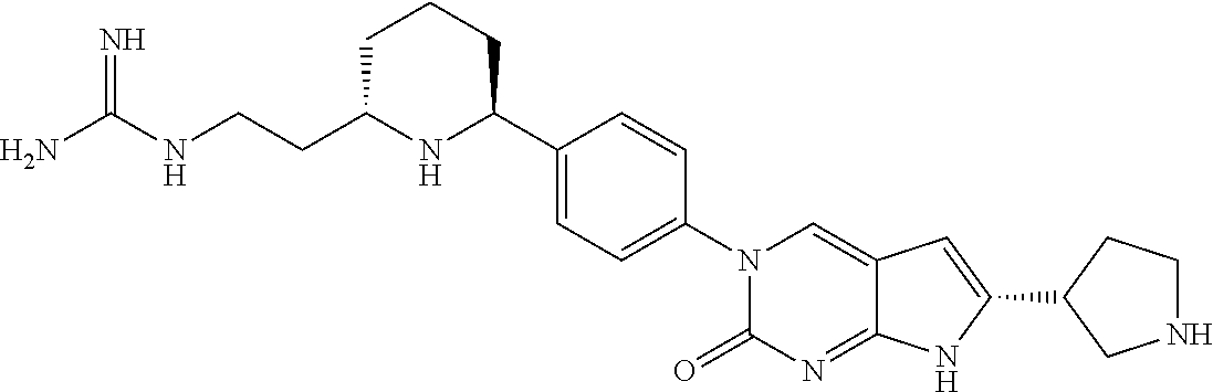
NC(NCCC1NC(C2=CC=C(N3C(=O)N=C4C(=C3)C=C(C3CNCC3)N4)C=C2)CCC1)=N
